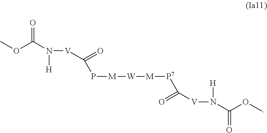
COC(N([H])[V]C(P[M][W][M][P7]C(=O)[V]N([H])C(OC)=O)=O)=O
